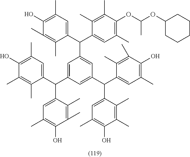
C1(C(C2=CC(C)=C(OC(OC3CCCCC3)C)C(C)=C2C)C2=CC(C(C3=CC(C)=C(O)C(C)=C3C)C3=CC(C)=C(O)C(C)=C3C)=CC(C(C3=CC(C)=C(O)C(C)=C3C)C3=CC(C)=C(O)C(C)=C3C)=C2)=CC(C)=C(O)C(C)=C1C
